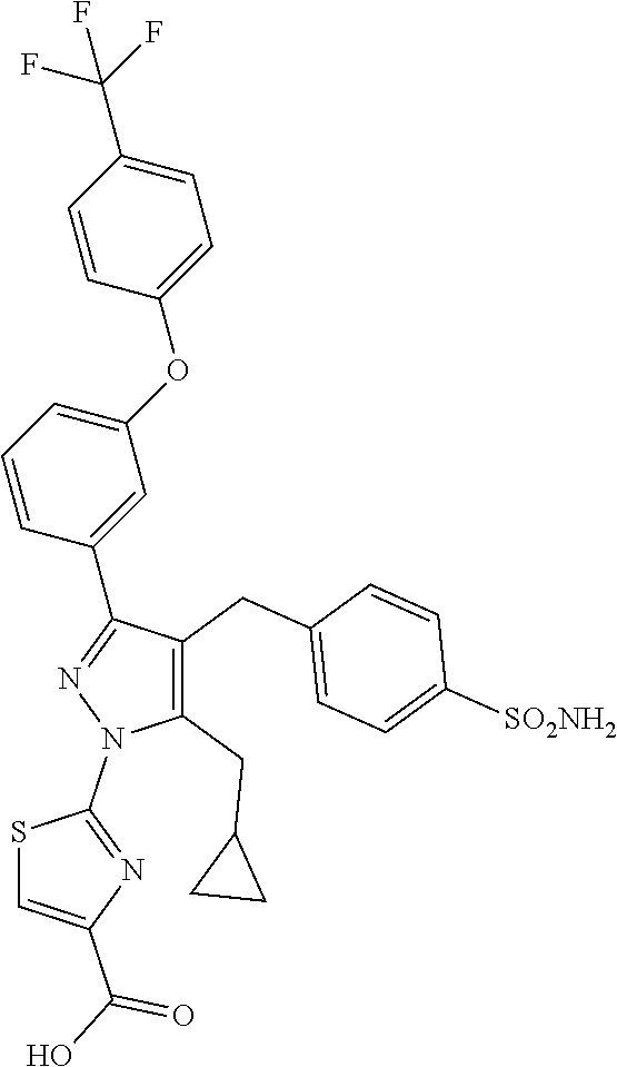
C1=CC(C2=NN(C3=NC(C(O)=O)=CS3)C(CC3CC3)=C2CC2=CC=C([SO2NH2])C=C2)=CC(OC2=CC=C(C(F)(F)F)C=C2)=C1
